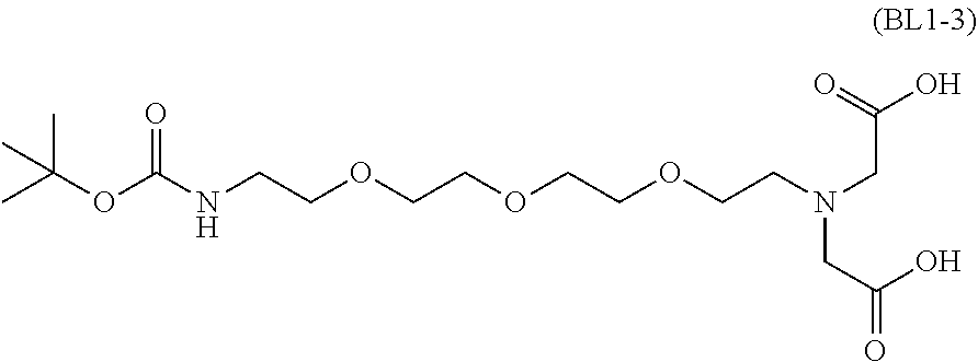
CC(OC(NCCOCCOCCOCCN(CC(O)=O)CC(=O)O)=O)(C)C
